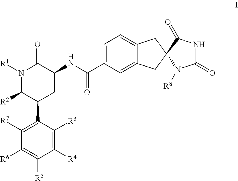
N1([R1])C([R2])C(C2=C([R7])C([R6])=C([R5])C([R4])=C2[R3])CC(NC(C2=CC=C3C(=C2)CC2(C3)N([R8])C(=O)NC2=O)=O)C1=O
